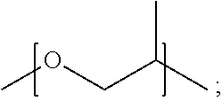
COCC(C)C
